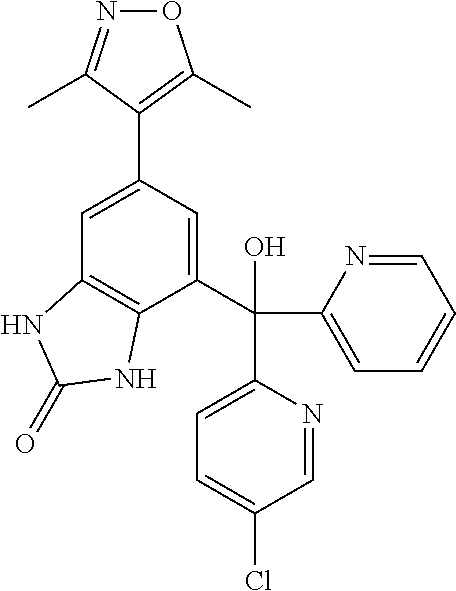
N1=C(C)C(C2=CC3=C(C(C(C4=CC=C(Cl)C=N4)(C4=CC=CC=N4)O)=C2)NC(=O)N3)=C(C)O1
